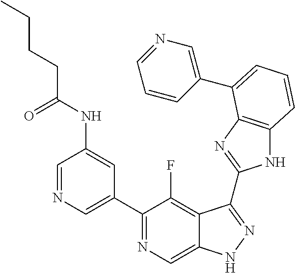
C1=NC=C(C2=NC=C3C(=C2F)C(C2=NC4=C(N2)C=CC=C4C2=CN=CC=C2)=NN3)C=C1NC(CCCC)=O
